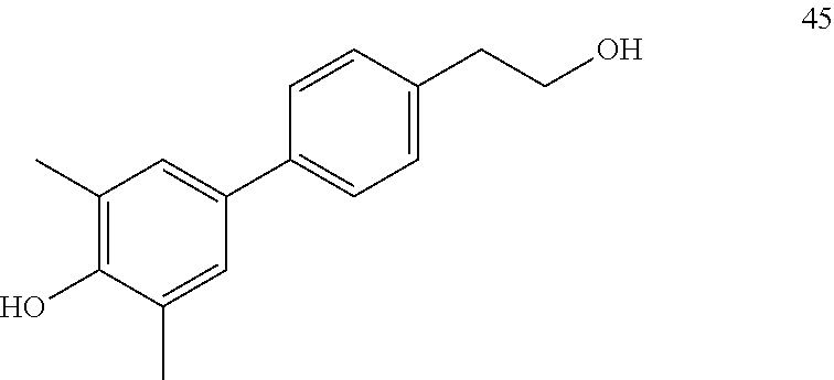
C1(C)=C(O)C(C)=CC(C2=CC=C(CCO)C=C2)=C1
